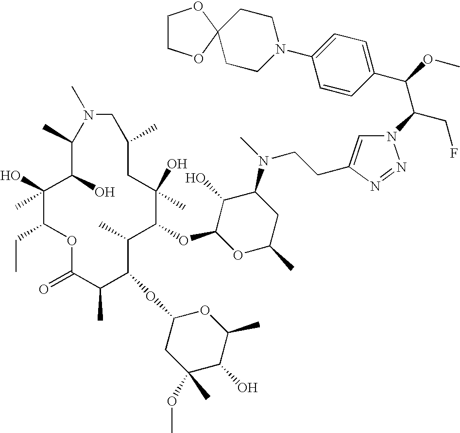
C1(O)(C)C(CC)OC(=O)C(C)C(OC2CC(OC)(C)C(O)C(C)O2)C(C)C(OC2OC(C)CC(N(C)CCC3=CN(C(CF)C(C4=CC=C(N5CCC6(CC5)OCCO6)C=C4)OC)N=N3)C2O)C(O)(C)CC(C)CN(C)C(C)C1O
